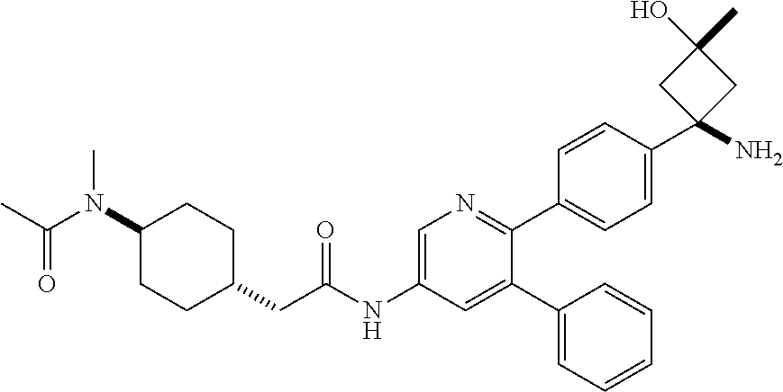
C1(N(C(C)=O)C)CCC(CC(NC2=CN=C(C3=CC=C(C4(N)CC(C)(O)C4)C=C3)C(C3=CC=CC=C3)=C2)=O)CC1
